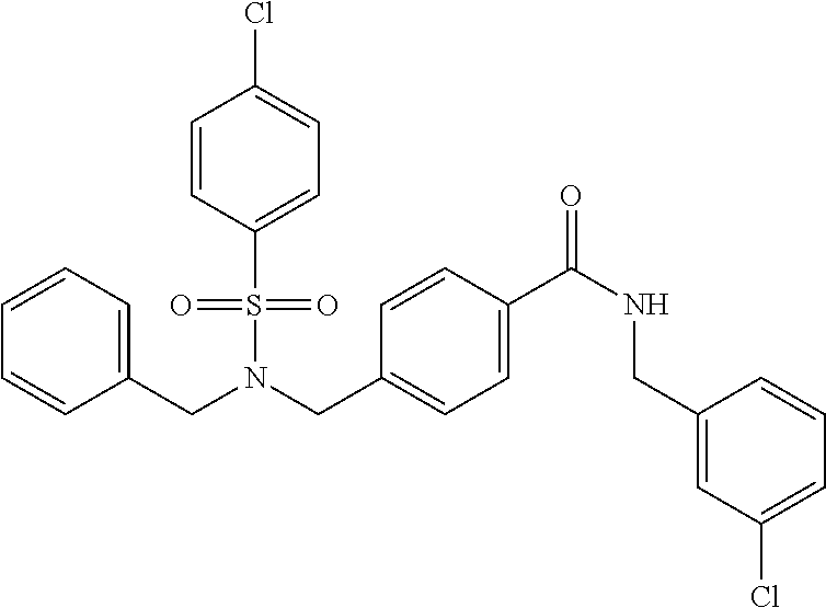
C(N(S(=O)(=O)C1=CC=C(Cl)C=C1)CC1=CC=C(C(NCC2=CC(Cl)=CC=C2)=O)C=C1)C1=CC=CC=C1
